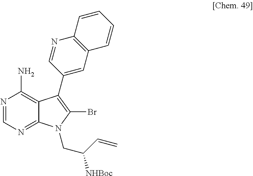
N1=CN=C2C(=C1N)C(C1=CC3=C(N=C1)C=CC=C3)=C(Br)N2CC([NHBoc])C=C
